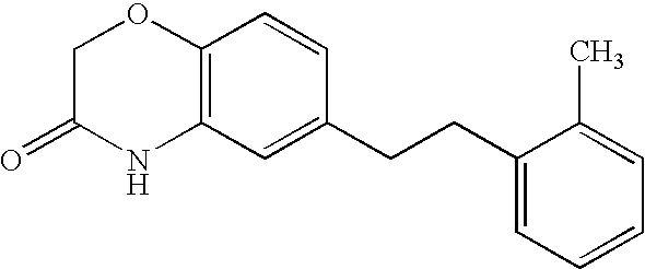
C12=C(C=C(CCC3=CC=CC=C3C)C=C1)NC(=O)CO2
